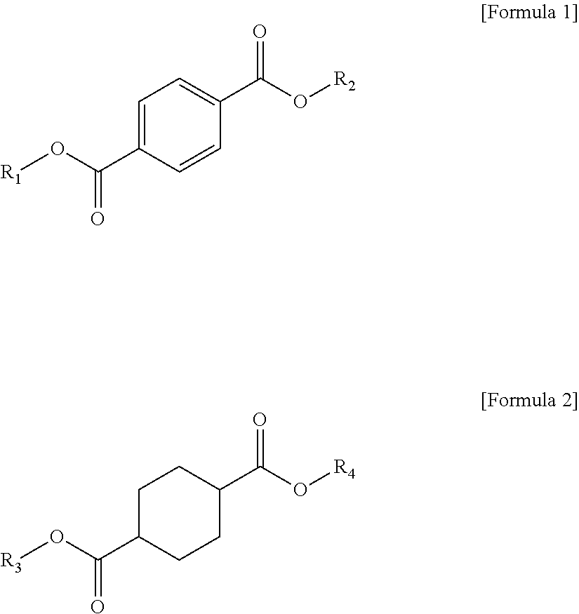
C1=C(C(O[R1])=O)C=CC(C(O[R2])=O)=C1.C1C(C(O[R3])=O)CCC(C(O[R4])=O)C1
